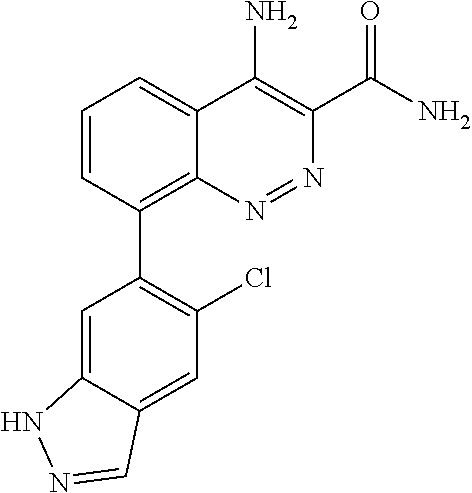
C1=CC(C2=C(Cl)C=C3C(=C2)NN=C3)=C2C(=C1)C(N)=C(C(N)=O)N=N2
